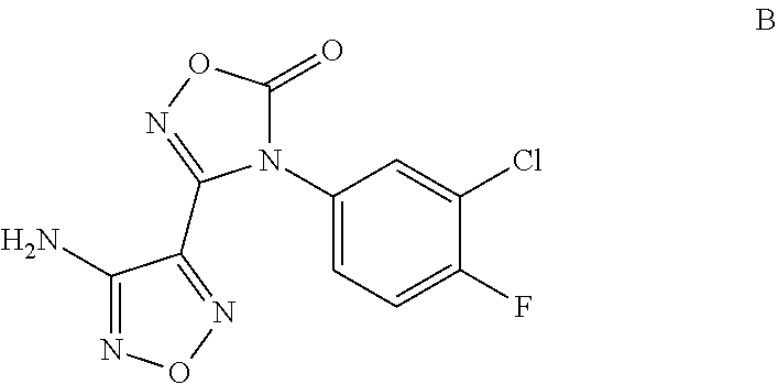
C1(N)=NON=C1C1=NOC(=O)N1C1=CC=C(F)C(Cl)=C1
